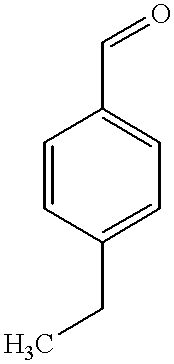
C1=CC(CC)=CC=C1C=O
